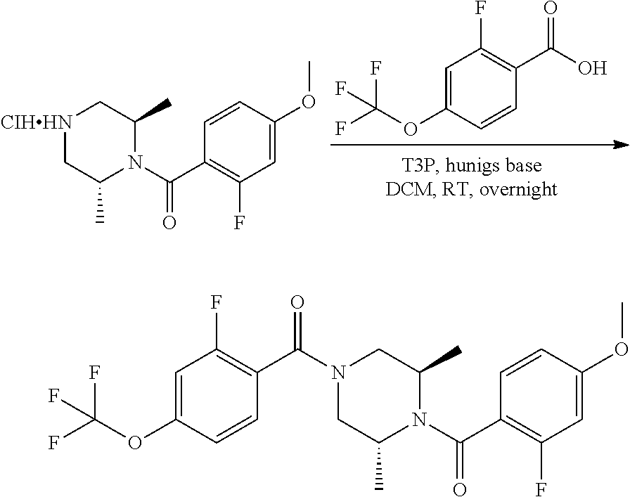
OC(C1=C(F)C=C(OC(F)(F)F)C=C1)=O.[CIHHN]1CC(C)N(C(C2=C(F)C=C(OC)C=C2)=O)C(C)C1.N1(C(C2=C(F)C=C(OC(F)(F)F)C=C2)=O)CC(C)N(C(C2=C(F)C=C(OC)C=C2)=O)C(C)C1
